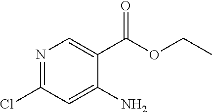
N1=C(Cl)C=C(N)C(C(=O)OCC)=C1
